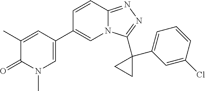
C1(C)=CC(C2=CN3C(=NN=C3C3(C4=CC=CC(Cl)=C4)CC3)C=C2)=CN(C)C1=O
